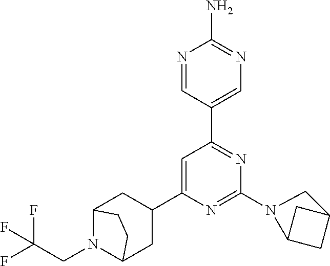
C1(C2CC3N(CC(F)(F)F)C(C2)CC3)=CC(C2=CN=C(N)N=C2)=NC(N2C3CC(C3)C2)=N1
